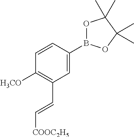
C1=C(B2OC(C)(C)C(C)(C)O2)C=CC([H3CO])=C1C=C[COOC2H5]
